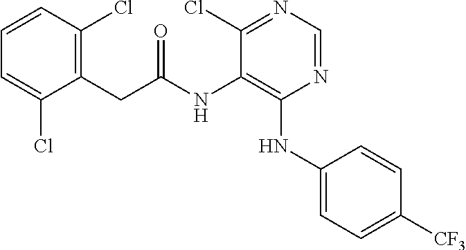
C1(CC(NC2=C(NC3=CC=C([CF3])C=C3)N=CN=C2Cl)=O)=C(Cl)C=CC=C1Cl
